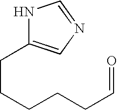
N1C(CCCCCC=O)=CN=C1
